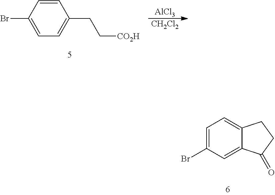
C1=C(Br)C=C2C(=C1)CCC2=O.C1=CC(Br)=CC=C1CC[CO2H].[AlCl3].[CH2Cl2]
